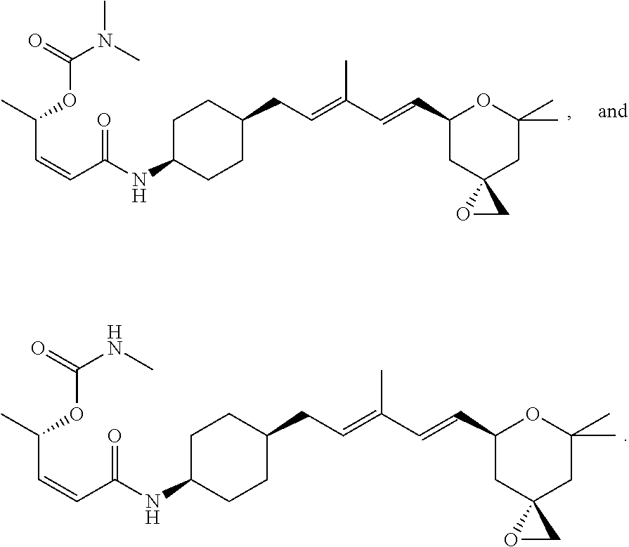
C1C(NC(C=CC(C)OC(=O)NC)=O)CCC(CC=C(C=CC2CC3(CC(C)(C)O2)OC3)C)C1.C1C(NC(C=CC(C)OC(=O)N(C)C)=O)CCC(CC=C(C=CC2CC3(CC(C)(C)O2)OC3)C)C1
